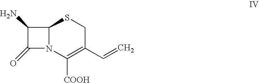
C12N(C([COOH])=C(C=C)CS1)C(=O)C2N
